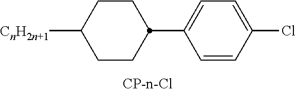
C1CC([CnH2n+1])CCC1C1=CC=C(Cl)C=C1
